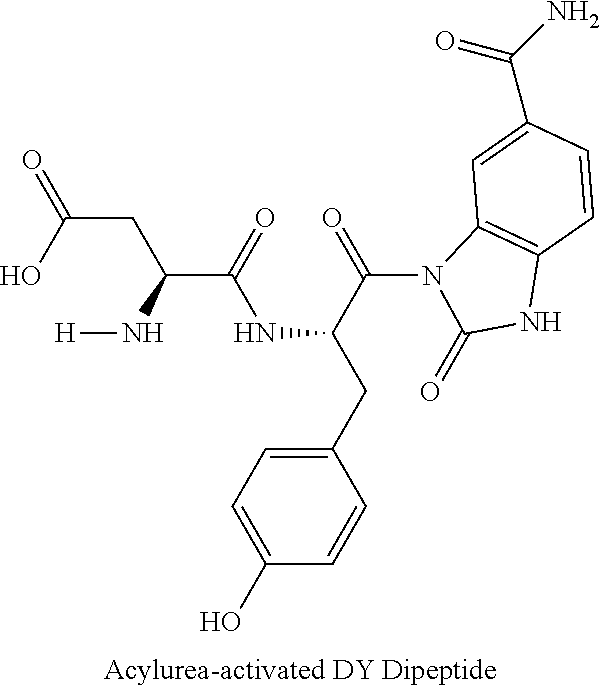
N1C2=C(N(C(=O)C(NC(=O)C(CC(O)=O)N[H])CC3=CC=C(O)C=C3)C1=O)C=C(C(=O)N)C=C2
